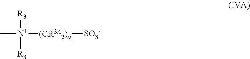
C[N+]([(CR3A2)a][SO3-])([R3])[R3]
